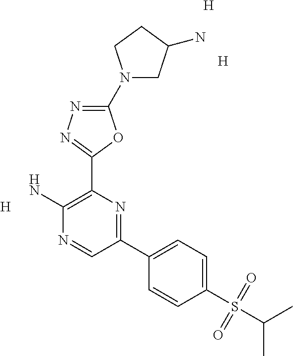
C1(N2CC(N)CC2)=NN=C(C2=C(N)N=CC(C3=CC=C(S(C(C)C)(=O)=O)C=C3)=N2)O1.[H].[H].[H]
